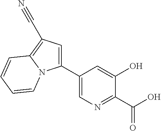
C1(C2=CN=C(C(O)=O)C(O)=C2)=CC(C#N)=C2N1C=CC=C2
